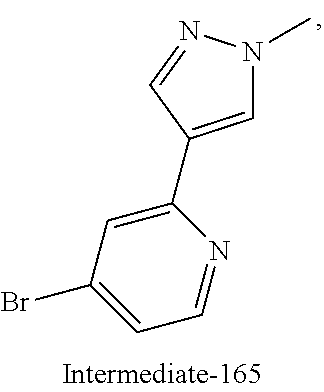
C1(C2=CN(C)N=C2)=CC(Br)=CC=N1
